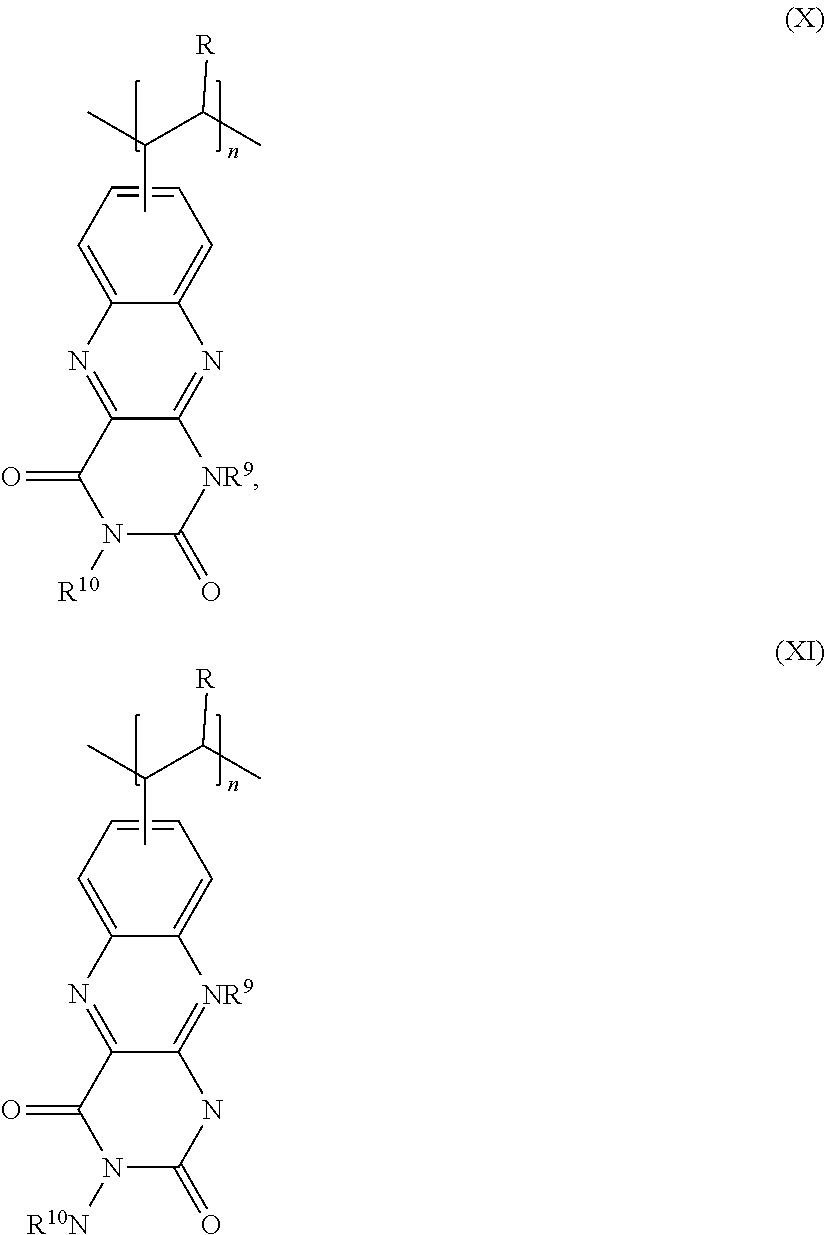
C1=C2C(=CC=C1)N=C1C(=N2)C(=O)N([R10])C(=O)[NR9]1.CC(C)C(C)[R].C1=C2C(=CC=C1)[NR9]=C1C(=N2)C(=O)N([R10N])C(=O)N1.CC(C)C(C)[R]
